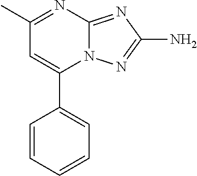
C1(C)=NC2=NC(N)=NN2C(C2=CC=CC=C2)=C1
